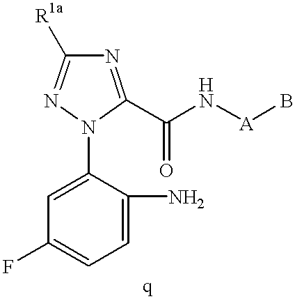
C1=C(N2C(C(N[A]B)=O)=NC([R1a])=N2)C(N)=CC=C1F
